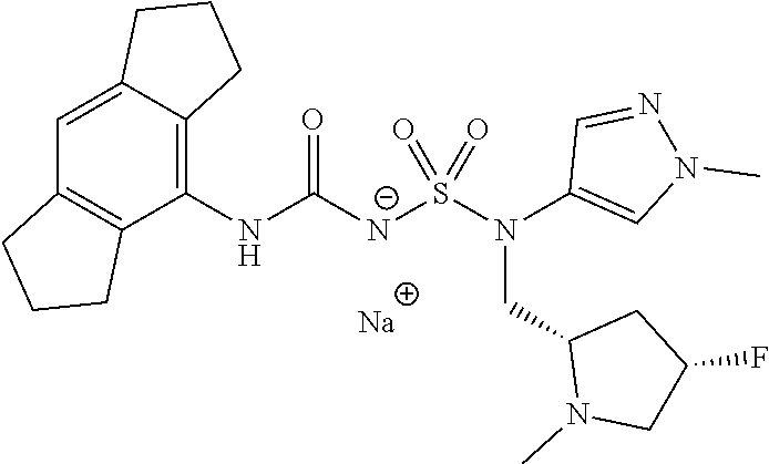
[Na].C1(NC([N-]S(N(C2=CN(C)N=C2)CC2N(C)CC(F)C2)(=O)=O)=O)=C2C(=CC3=C1CCC3)CCC2
